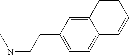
C12=CC(CCNC)=CC=C1C=CC=C2
